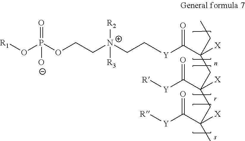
[N+]([R2])([R3])(CCOP(=O)([O-])O[R1])CC[Y]C(C([X])(CC)CC(CC(C)(C([Y][R])=O)[X])([X])C([Y][R])=O)=O
